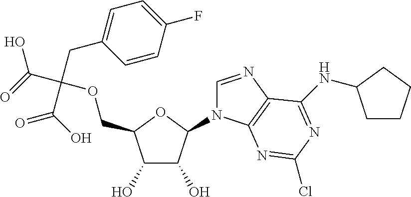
C1(O)C(O)C(N2C=NC3=C2N=C(Cl)N=C3NC2CCCC2)OC1COC(C(O)=O)(CC1=CC=C(F)C=C1)C(=O)O
